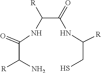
C(C([R])NC(C(N)[R])=O)(=O)NC(CS)[R]
